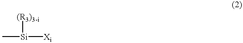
C[Si]([(R3)3-i])[Xi]
